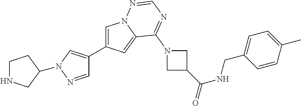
C1=C(C2=CN(C3CNCC3)N=C2)C=C2N1N=CN=C2N1CC(C(=O)NCC2=CC=C(C)C=C2)C1
